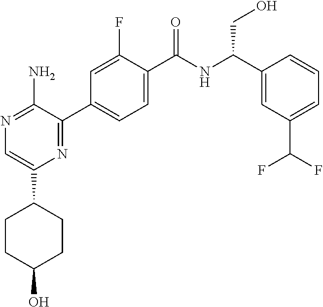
N1=C(N)C(C2=CC=C(C(NC(C3=CC(C(F)F)=CC=C3)CO)=O)C(F)=C2)=NC(C2CCC(O)CC2)=C1
